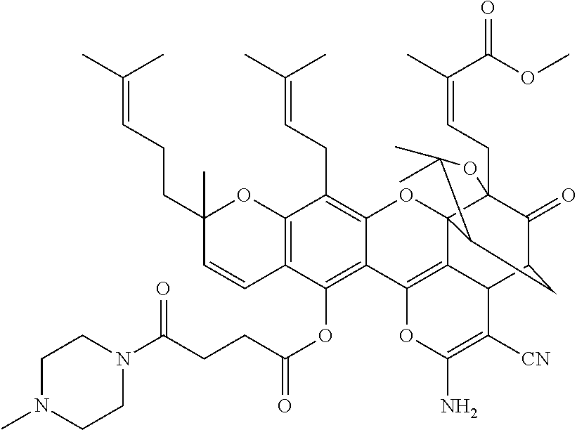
C12=C(C=CC(CCC=C(C)C)(C)O1)C(OC(CCC(N1CCN(C)CC1)=O)=O)=C1C(=C2CC=C(C)C)OC23C4(CC=C(C)C(OC)=O)C(=O)C(CC2C(C)(C)O4)C2C3=C1OC(N)=C2[CN]
